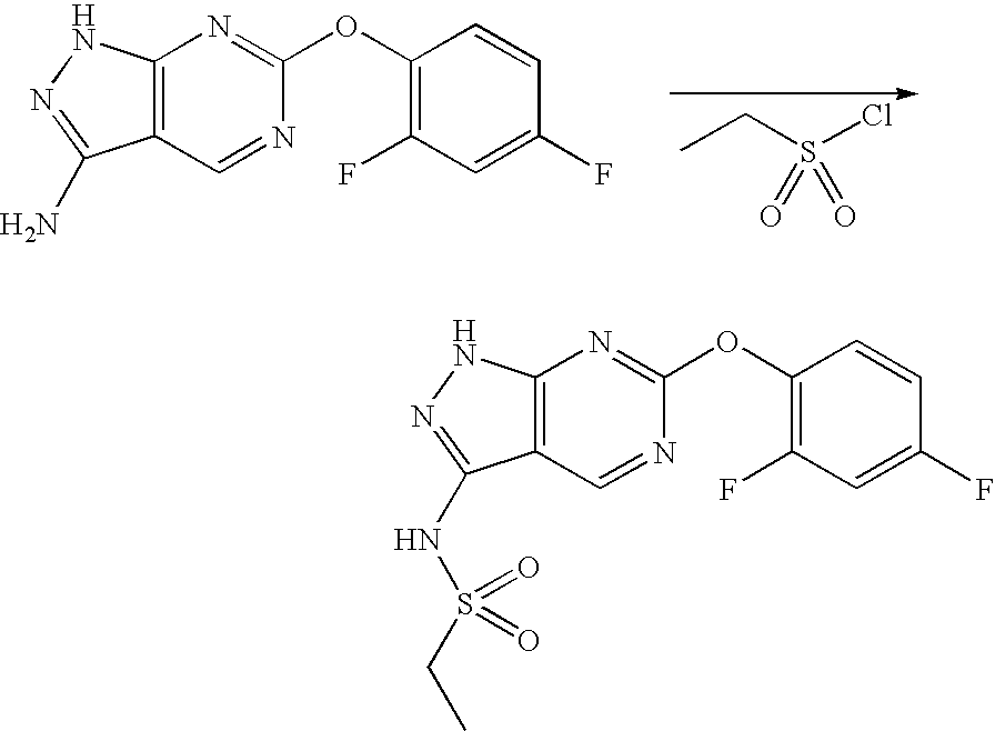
CCS(Cl)(=O)=O.C12=C(C=NC(OC3=C(F)C=C(F)C=C3)=N1)C(N)=NN2.C12=C(C=NC(OC3=C(F)C=C(F)C=C3)=N1)C(NS(CC)(=O)=O)=NN2
